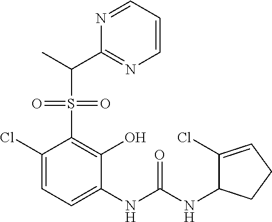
C1(Cl)=CC=C(NC(NC2C(Cl)=CCC2)=O)C(O)=C1S(=O)(=O)C(C)C1=NC=CC=N1
